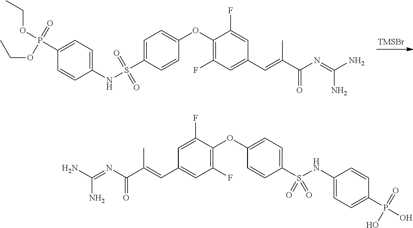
[TMSBr].C1=C(S(=O)(=O)NC2=CC=C(P(OCC)(OCC)=O)C=C2)C=CC(OC2=C(F)C=C(C=C(C(N=C(N)N)=O)C)C=C2F)=C1.FC1=CC(C=C(C(N=C(N)N)=O)C)=CC(F)=C1OC1=CC=C(S(NC2=CC=C(P(O)(=O)O)C=C2)(=O)=O)C=C1
